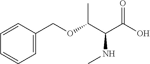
C1=CC(COC(C(C(O)=O)NC)C)=CC=C1
